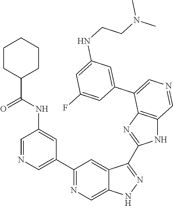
C1(C2=CN=CC(NC(=O)C3CCCCC3)=C2)=NC=C2C(=C1)C(C1=NC3=C(N1)C=NC=C3C1=CC(NCCN(C)C)=CC(F)=C1)=NN2
